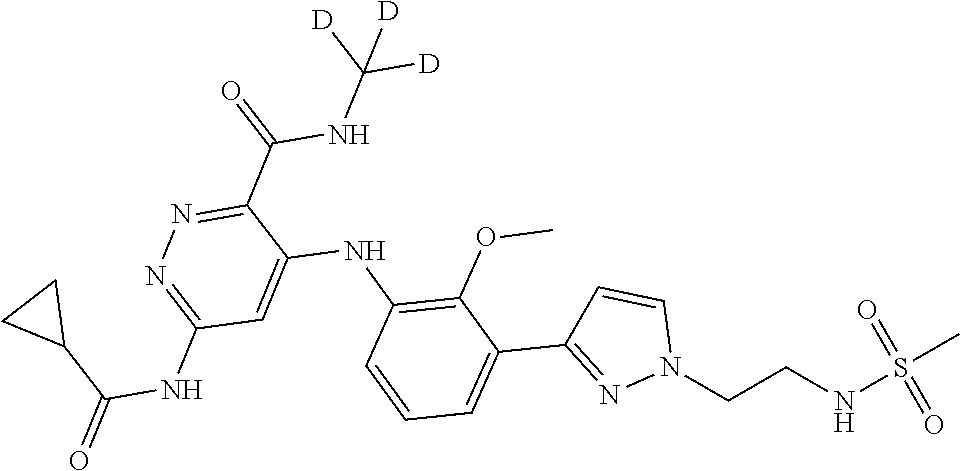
CS(NCCN1C=CC(C2=CC=CC(NC3=CC(NC(C4CC4)=O)=NN=C3C(NC([D])([D])[D])=O)=C2OC)=N1)(=O)=O
